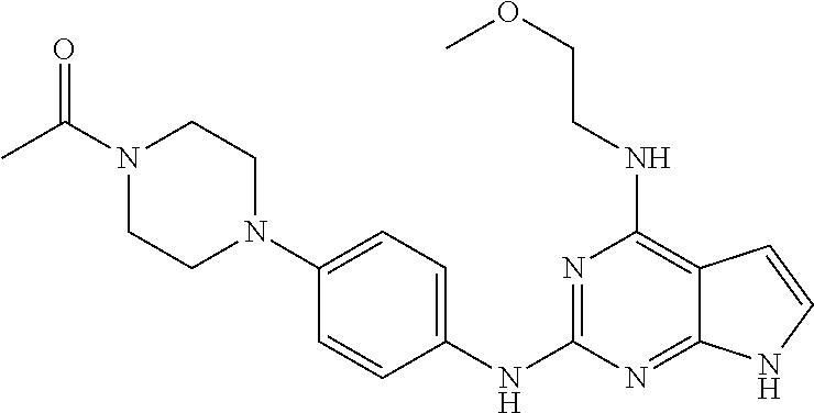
N1=C(NC2=CC=C(N3CCN(C(C)=O)CC3)C=C2)N=C2C(=C1NCCOC)C=CN2
